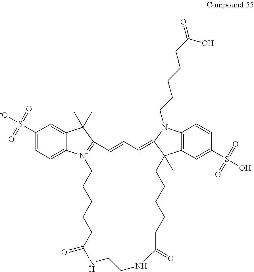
C1(S([-O])(=O)=O)=CC=C2C(=C1)C(C)(C)C1=[N+]2CCCCCC(=O)NCCNC(=O)CCCCCC2(C)C3=C(N(CCCCCC(=O)O)C2=CC=C1)C=CC(S(O)(=O)=O)=C3
